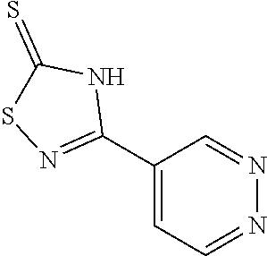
C1(C2=NSC(=S)N2)=CC=NN=C1
